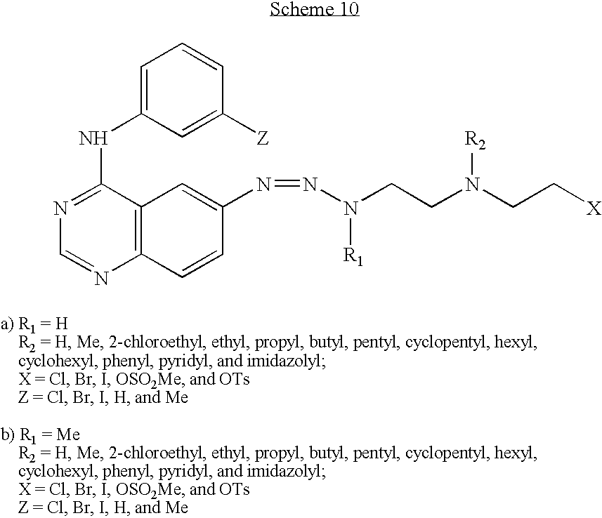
N1=C(NC2=CC=CC([Z])=C2)C2=C(N=C1)C=CC(N=NN([R1])CCN(CC[X])[R2])=C2
